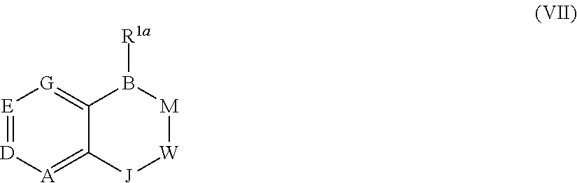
[E]1=[D][A]=C2C(=[G]1)B([R1a])[M][W][J]2
